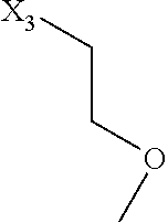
C(COC)[X3]
